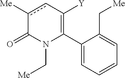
C1(C2=C([Y])cc([Me])C(=O)N2C[Me])=CC=CC=C1C[Me]
